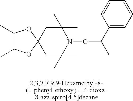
C1(C)C(C)OC2(O1)CC(C)(C)N(OC(C)C1=CC=CC=C1)C(C)(C)C2
